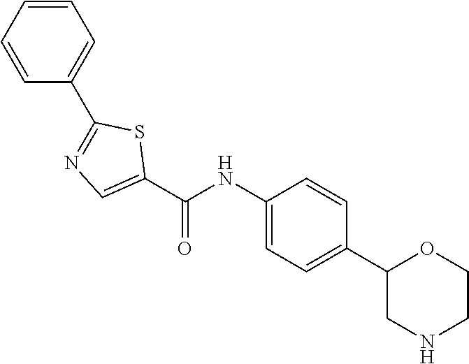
C1(NC(C2=CN=C(C3=CC=CC=C3)S2)=O)=CC=C(C2CNCCO2)C=C1
